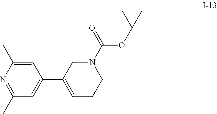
C1=C(C)N=C(C)C=C1C1=CCCN(C(=O)OC(C)(C)C)C1
